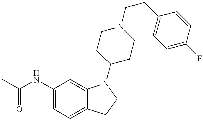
C1(NC(C)=O)=CC=C2C(=C1)N(C1CCN(CCC3=CC=C(F)C=C3)CC1)CC2
